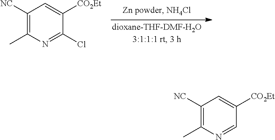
C1([NC])=C(C)N=C(Cl)C([CO2Et])=C1.C1([NC])=C(C)N=CC([CO2Et])=C1
